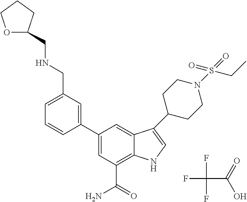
FC(F)(F)C(=O)O.C1(C2=CC(CNCC3OCCC3)=CC=C2)=CC(C(=O)N)=C2C(=C1)C(C1CCN(S(=O)(=O)CC)CC1)=CN2
